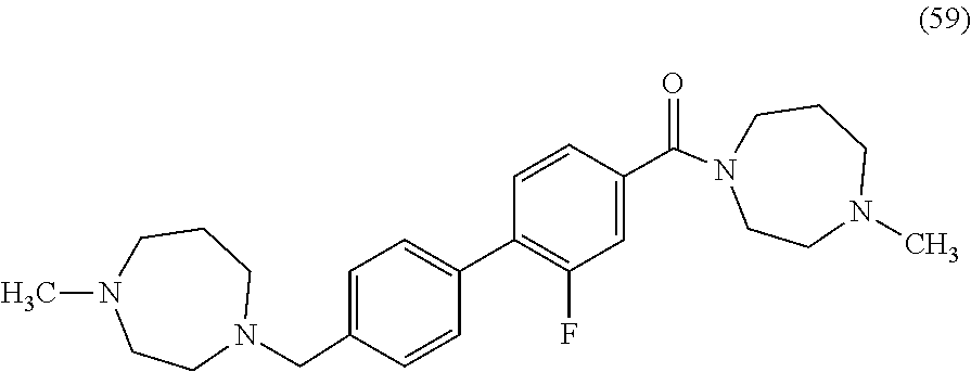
C1=C(CN2CCCN(C)CC2)C=CC(C2=C(F)C=C(C(N3CCCN(C)CC3)=O)C=C2)=C1
